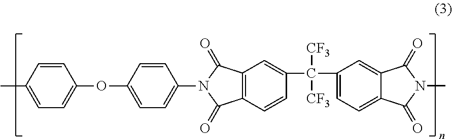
C1=C(C)C=CC(OC2=CC=C(N3C(=O)C4=C(C3=O)C=C(C(C3=CC=C5C(=C3)C(=O)N(C)C5=O)([CF3])[CF3])C=C4)C=C2)=C1
